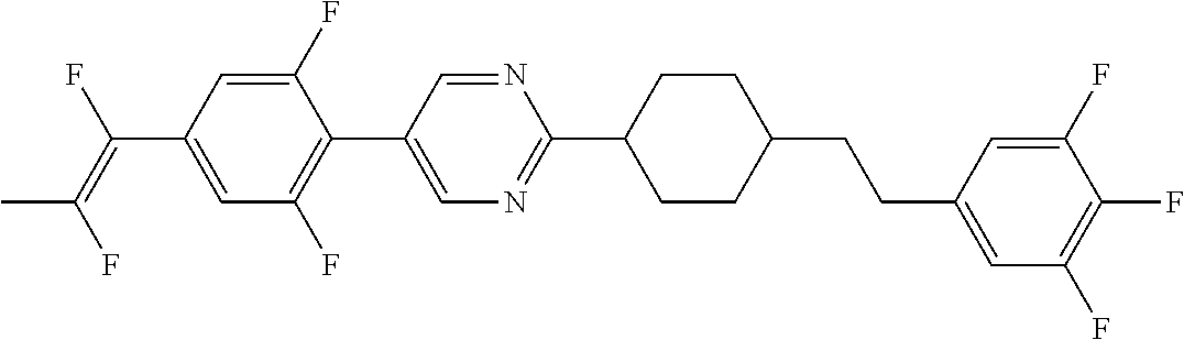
C1(F)=CC(C(=C(F)C)F)=CC(F)=C1C1=CN=C(C2CCC(CCC3=CC(F)=C(F)C(F)=C3)CC2)N=C1
